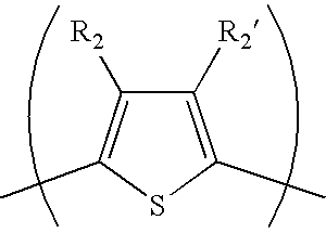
C1([R2])=C(C)SC(C)=C1[R2]
